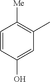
C1=CC(O)=CC(C)=C1[Me]
